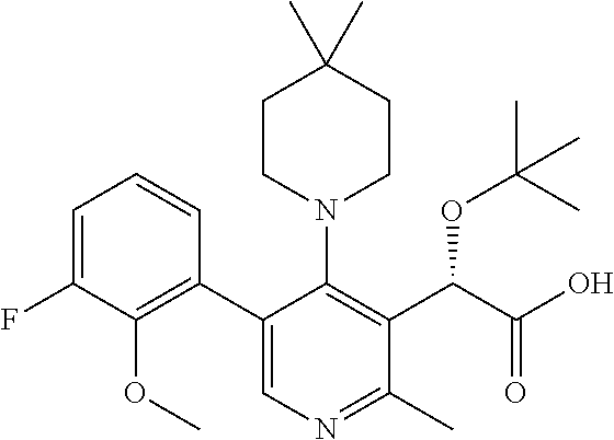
C1=C(F)C(OC)=C(C2=CN=C(C)C(C(C(O)=O)OC(C)(C)C)=C2N2CCC(C)(C)CC2)C=C1
